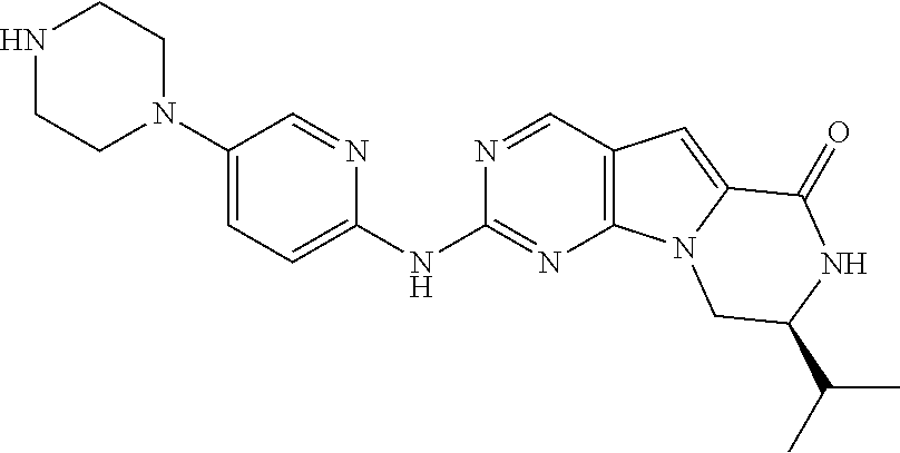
N1CCN(C2=CC=C(NC3=NC4=C(C=N3)C=C3N4CC(C(C)C)NC3=O)N=C2)CC1
